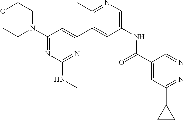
O1CCN(C2=NC(NCC)=NC(C3=CC(NC(C4=CC(C5CC5)=NN=C4)=O)=CN=C3C)=C2)CC1
